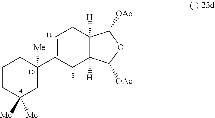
C1CC([Me])([Me])CC(C2=CCC3([H])C([H])(C2)C([OAc])OC3[OAc])([Me])C1
